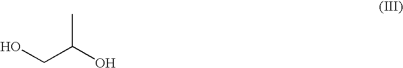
OCC(O)C
